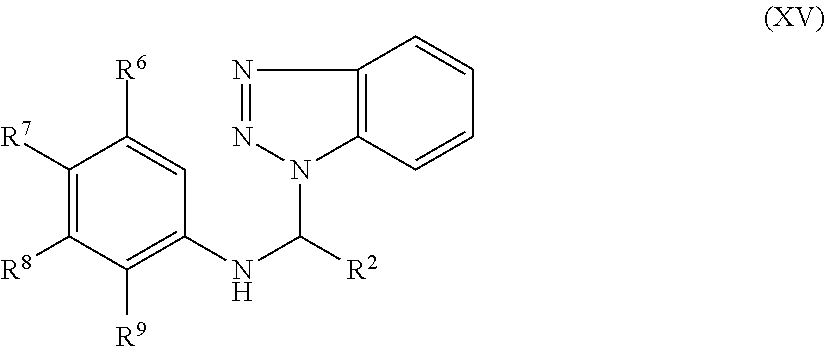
N1=NN(C([R2])NC2=C([R9])C([R8])=C([R7])C([R6])=C2)C2=C1C=CC=C2
